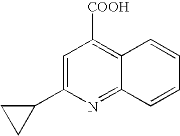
C1=C(C2CC2)N=C2C(=C1[COOH])C=CC=C2
